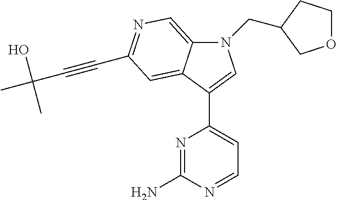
N1(CC2CCOC2)C2=CN=C(C#CC(O)(C)C)C=C2C(C2=CC=NC(N)=N2)=C1
